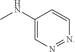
C1(NC)=CN=NC=C1
